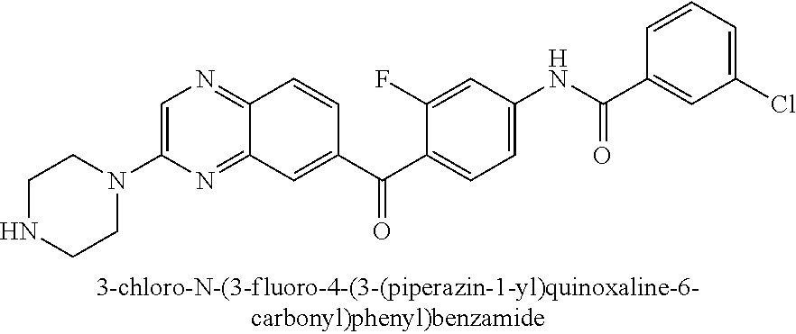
C1NCCN(C2=CN=C3C(=N2)C=C(C(C2=CC=C(NC(=O)C4=CC(Cl)=CC=C4)C=C2F)=O)C=C3)C1
